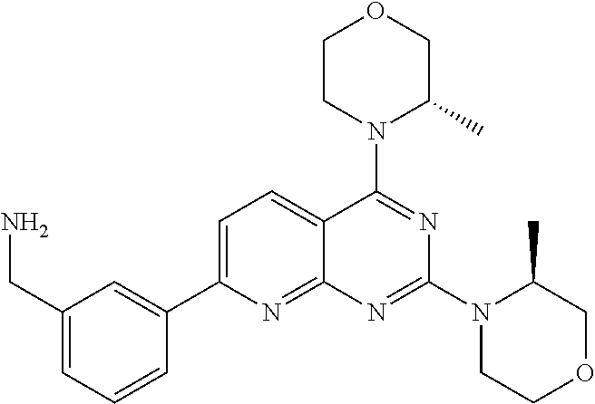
C1(CN)=CC=CC(C2=CC=C3C(=N2)N=C(N2CCOCC2C)N=C3N2C(C)COCC2)=C1
